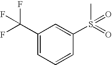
C1(C(F)(F)F)=CC=CC(S(=O)(C)=O)=C1
